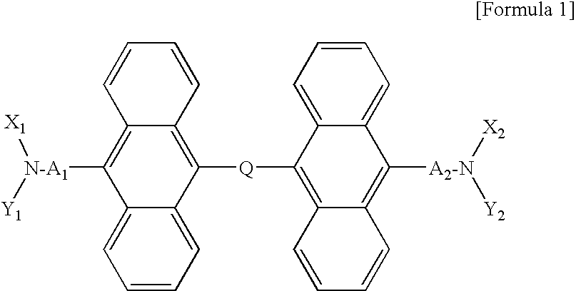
C1=CC=C2C(=C1)C([N-A1]([X1])[Y1])=C1C(=C2[Q]C2=C3C(=C([A2-N]([X2])[Y2])C4=CC=CC=C42)C=CC=C3)C=CC=C1
